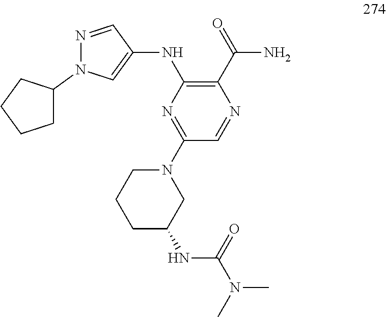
C1(NC2=C(C(=O)N)N=CC(N3CCCC(NC(N(C)C)=O)C3)=N2)=CN(C2CCCC2)N=C1
